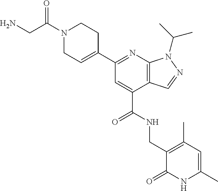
C1(C2=NC3=C(C(C(NCC4=C(C)C=C(C)NC4=O)=O)=C2)C=NN3C(C)C)=CCN(C(CN)=O)CC1
